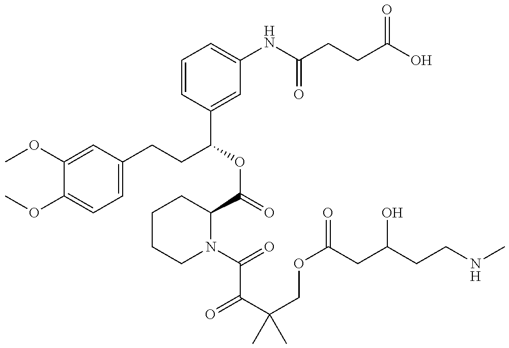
C1(OC)=CC(CCC(OC(=O)C2CCCCN2C(=O)C(C(COC(=O)CC(O)CCNC)(C)C)=O)C2=CC(NC(CCC(=O)O)=O)=CC=C2)=CC=C1OC
